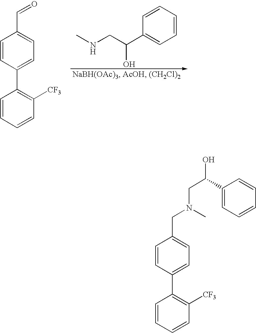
C1=CC=CC([CF3])=C1C1=CC=C(C=O)C=C1.C1=CC=CC=C1C(CNC)O.C1=CC=CC([CF3])=C1C1=CC=C(CN(CC(O)C2=CC=CC=C2)C)C=C1
